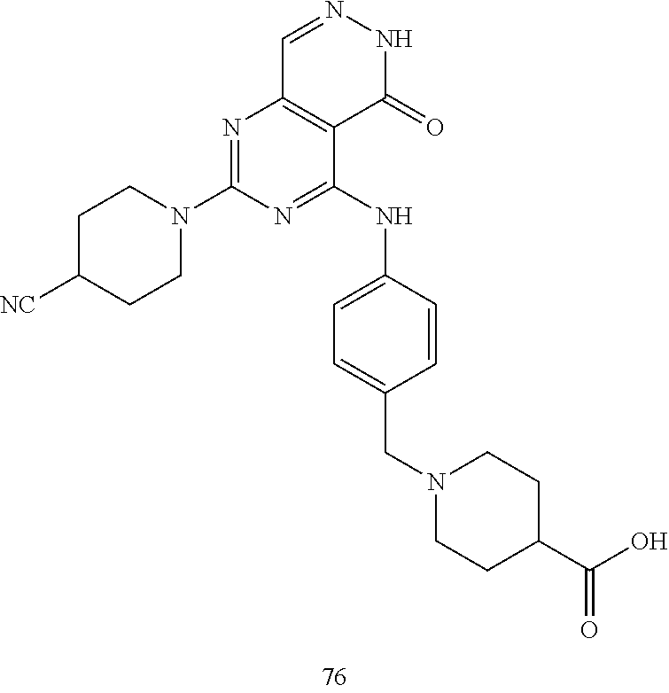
C1=NNC(=O)C2=C1N=C(N1CCC([NC])CC1)N=C2NC1=CC=C(CN2CCC(C(O)=O)CC2)C=C1
